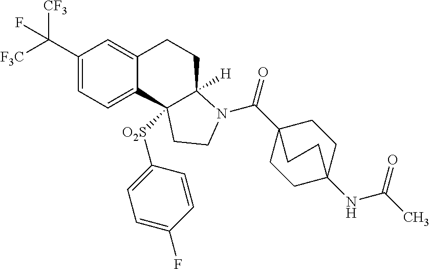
C(C1=CC=C2C(=C1)CCC1([H])C2([O2S]C2=CC=C(F)C=C2)CCN1C(=O)C12CCC(NC(C)=O)(CC1)CC2)([F3C])([CF3])F
